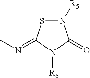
N1([R5])SC(=NC)N([R6])C1=O
